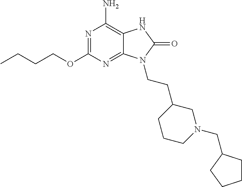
N1=C(OCCCC)N=C2C(=C1N)NC(=O)N2CCC1CCCN(CC2CCCC2)C1
